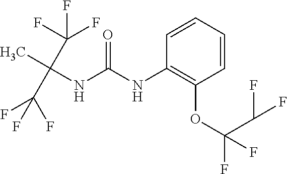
O=C(NC1=C(OC(F)(C(F)F)F)C=CC=C1)NC(C)(C(F)(F)F)C(F)(F)F
